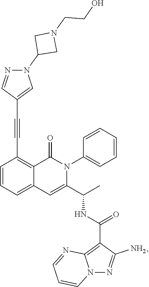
C1=CC=C2C(=C1C#CC1=CN(C3CN(CCO)C3)N=C1)C(=O)N(C1=CC=CC=C1)C(C(C)NC(=O)C1=C3N(N=C1N)C=CC=N3)=C2
